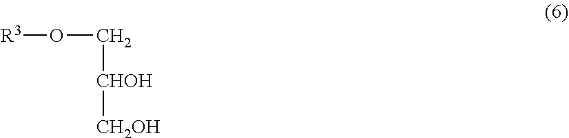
O(C[CHOH][CH2OH])[R3]
